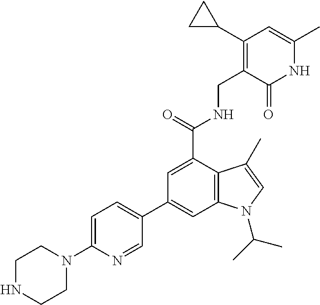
C1=C(C(NCC2=C(C3CC3)C=C(C)NC2=O)=O)C2=C(C=C1C1=CC=C(N3CCNCC3)N=C1)N(C(C)C)C=C2C
